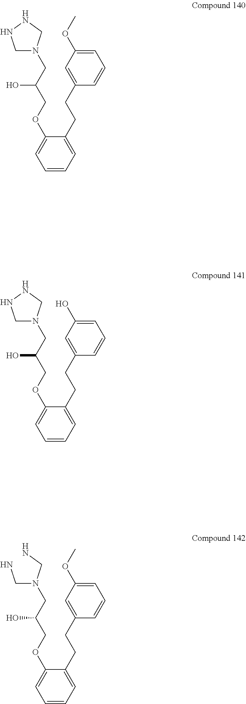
C(C(COC1=CC=CC=C1CCC1=CC(OC)=CC=C1)O)N1CNNC1.C(C(COC1=CC=CC=C1CCC1=CC(OC)=CC=C1)O)N(CN)CN.C(C(COC1=CC=CC=C1CCC1=CC(O)=CC=C1)O)N1CNNC1
